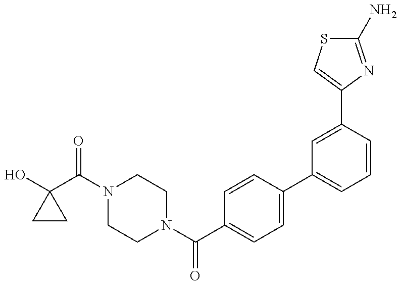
OC1(C(N2CCN(C(C3=CC=C(C4=CC=CC(C5=CSC(N)=N5)=C4)C=C3)=O)CC2)=O)CC1
